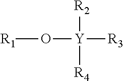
[R1]O[Y]([R3])([R2])[R4]
